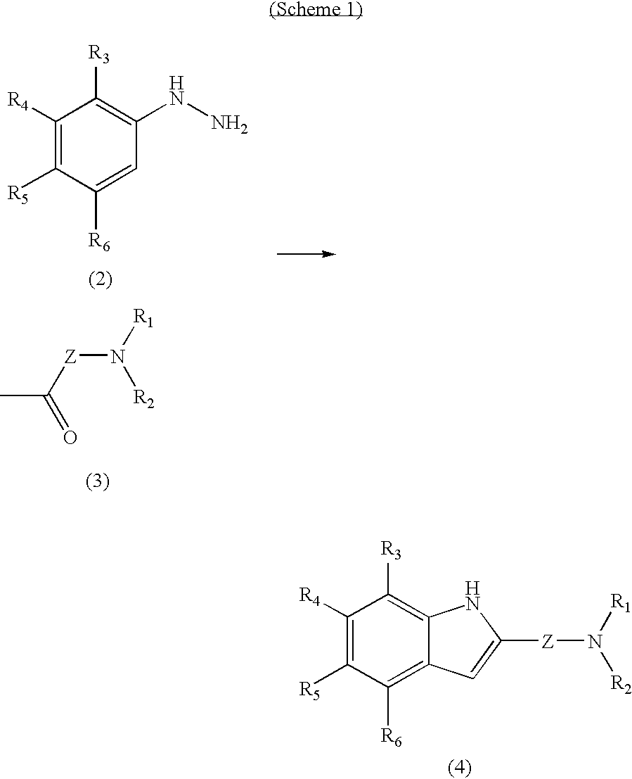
C1([R4])=C([R5])C([R6])=CC(NN)=C1[R3].C(=O)([Z]N([R2])[R1])C.C1([R4])=C([R5])C([R6])=C2C(=C1[R3])NC([Z]N([R1])[R2])=C2
